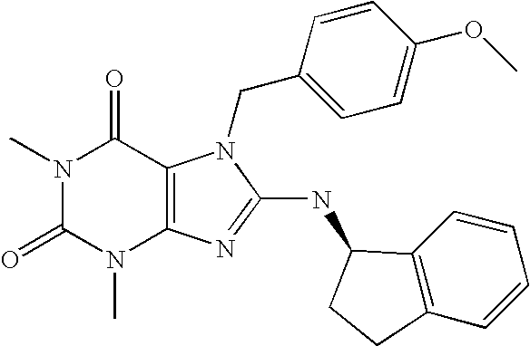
N1(C)C(=O)N(C)C2=C(C1=O)N(CC1=CC=C(OC)C=C1)C(NC1C3=C(C=CC=C3)CC1)=N2
